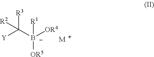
[Y]C([B-]([OR4])([OR5])[R1])([R3])[R2].[M]
